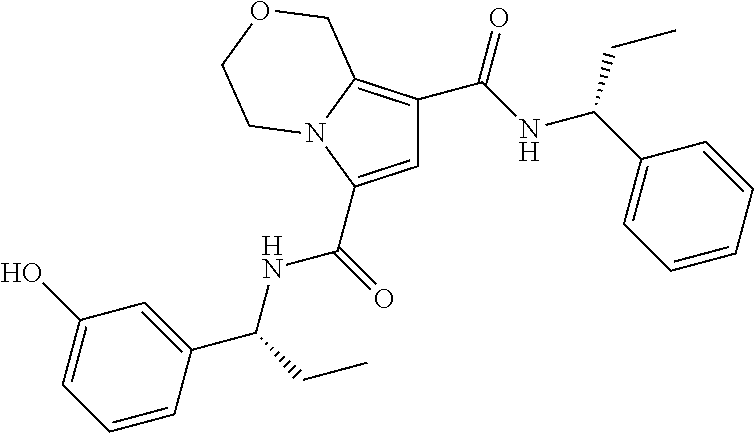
C1=C(C(=O)NC(CC)C2=CC(O)=CC=C2)N2C(=C1C(NC(C1=CC=CC=C1)CC)=O)COCC2
